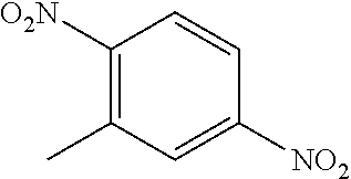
C1([O2N])=C(C)C=C([NO2])C=C1
